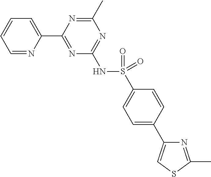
C1=NC(C2=NC(NS(C3=CC=C(C4=CSC(C)=N4)C=C3)(=O)=O)=NC(C)=N2)=CC=C1
